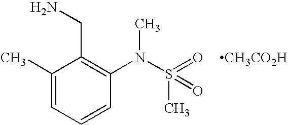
C1(C)=CC=CC(N(C)S(C)(=O)=O)=C1CN.[CH3CO2H]
